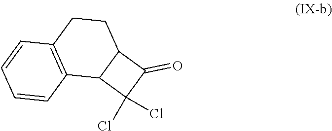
C12C(C3=C(CC1)C=CC=C3)C(Cl)(Cl)C2=O
